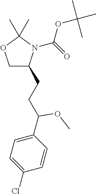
C1C(CCC(C2=CC=C(Cl)C=C2)OC)N(C(=O)OC(C)(C)C)C(C)(C)O1
